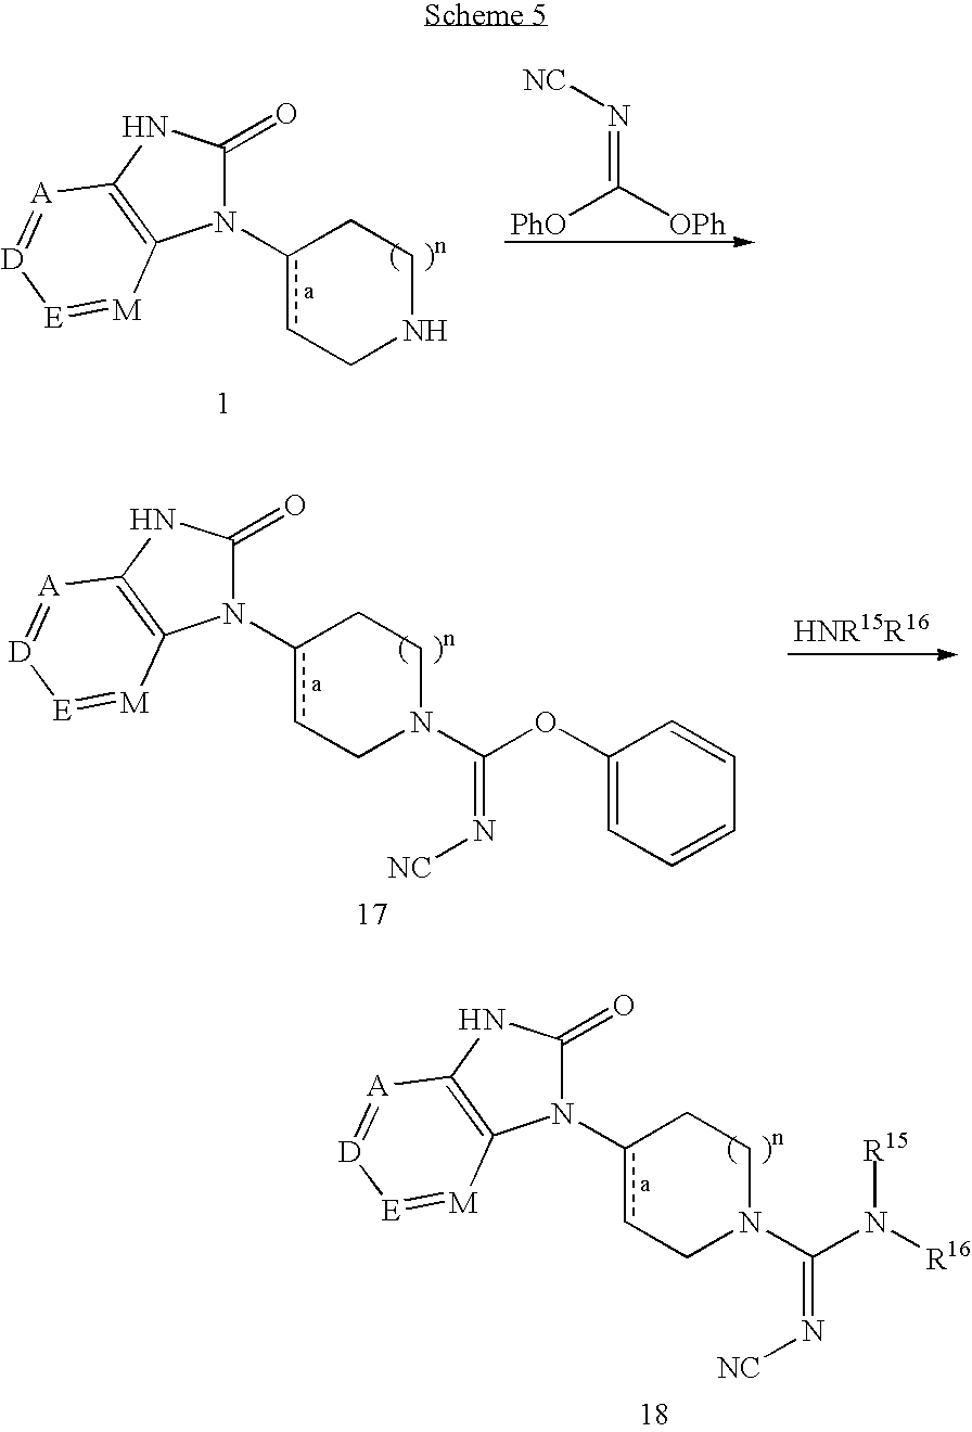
N1(c2cCNCC2)C(=O)NC2=C1[M]=[E][D]=[A]2.N(=C([PhO])[OPh])[NC].N1(c2cCN(C(OC3=CC=CC=C3)=N[NC])CC2)C(=O)NC2=C1[M]=[E][D]=[A]2.N1(c2cCN(C(N([R16])[R15])=N[NC])CC2)C(=O)NC2=C1[M]=[E][D]=[A]2
